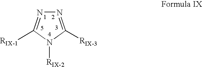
N1=C([RIX-3])N([RIX-2])C([RIX-1])=N1
